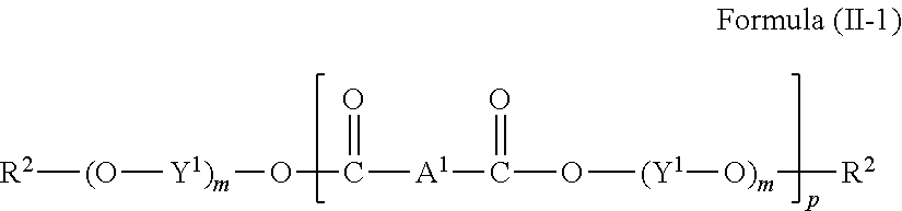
[R2][(O][Y1)m]OC([A1]C(=O)O[(Y1][O)m][R2])=O
